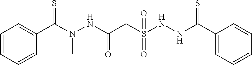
C1=CC=CC=C1C(N(NC(CS(NNC(C1=CC=CC=C1)=S)(=O)=O)=O)C)=S
